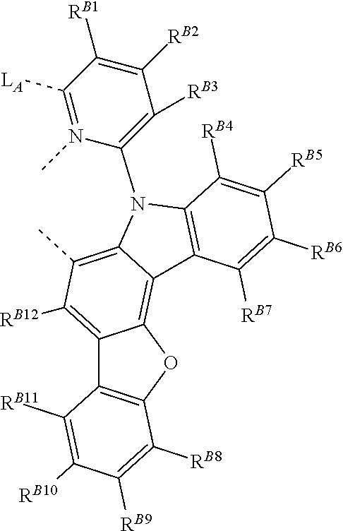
[LA]C1=N(C)C(N2C3=C(C)C([RB12])=C4C(=C3C3=C2C([RB4])=C([RB5])C([RB6])=C3[RB7])OC2=C4C([RB11])=C([RB10])C([RB9])=C2[RB8])=C([RB3])C([RB2])=C1[RB1]
